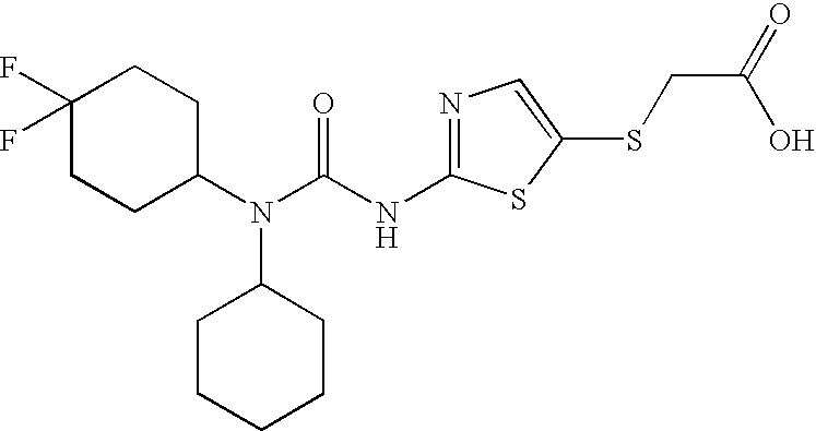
N(C(N(C1CCC(F)(F)CC1)C1CCCCC1)=O)C1=NC=C(SCC(O)=O)S1
